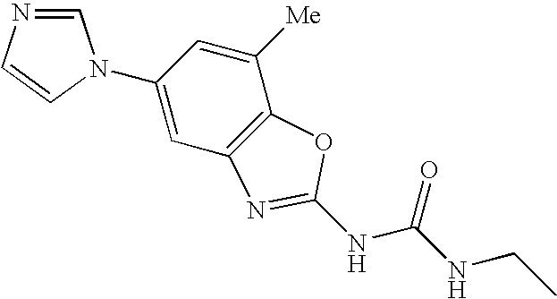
C1(N2C=NC=C2)=CC2=C(C([Me])=C1)OC(NC(NCC)=O)=N2
